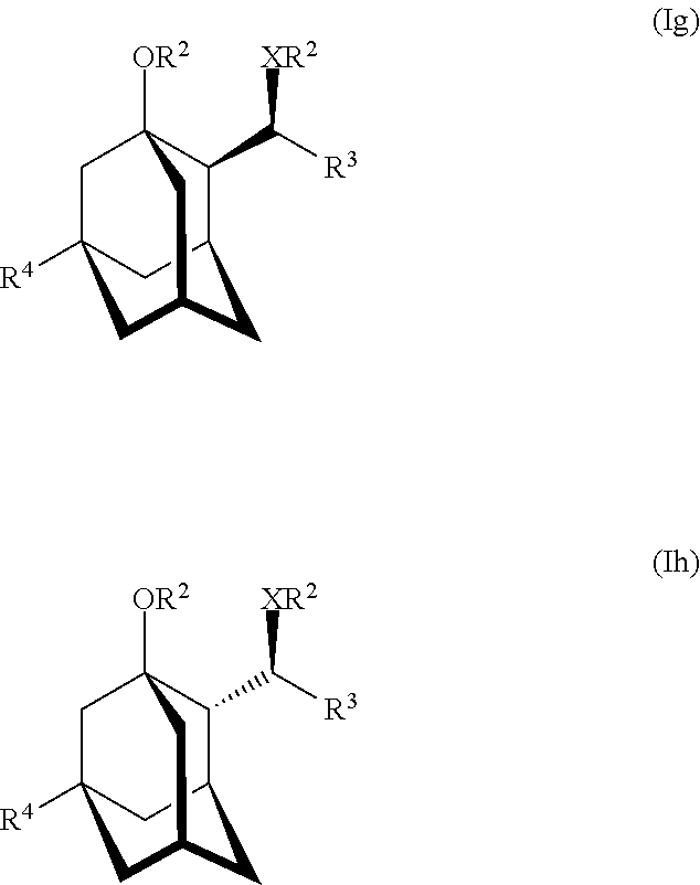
C1(C([R3])[XR2])C2CC3CC([R4])(CC1([OR2])C3)C2.C1(C([R3])[XR2])C2CC3CC([R4])(CC1([OR2])C3)C2
